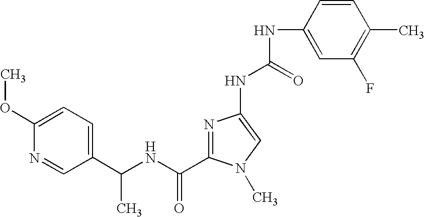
N1=C(C(NC(C2=CC=C(OC)N=C2)C)=O)N(C)C=C1NC(NC1=CC(F)=C(C)C=C1)=O
